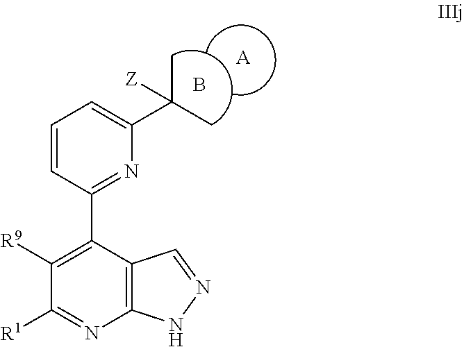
C1([R1])=NC2=C(C(C3=NC(C(C)(C)[Z])=CC=C3)=C1[R9])C=NN2.B.[A]
